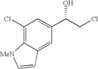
C1(Cl)=C2C(=CC(C(CCl)O)=C1)C=C[MeN]2
